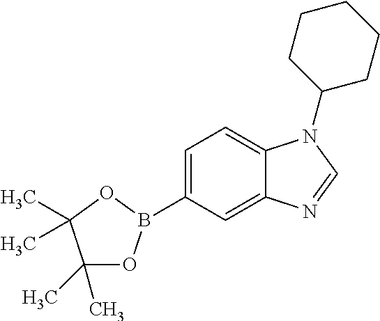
C1(C)(C)OB(C2=CC=C3C(=C2)N=CN3C2CCCCC2)OC1(C)C
